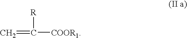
C=C([R])[COOR1]
